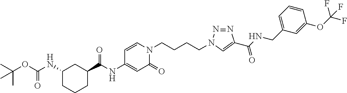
C1CCC(C(NC2=CC(=O)N(CCCCN3N=NC(C(NCC4=CC=CC(OC(F)(F)F)=C4)=O)=C3)C=C2)=O)CC1NC(OC(C)(C)C)=O
